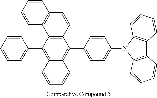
C1=CC=CC(C2=C3C(=C(C4=CC=C(N5C6=C(C7=C5C=CC=C7)C=CC=C6)C=C4)C4=C2C2=C(C=C4)C=CC=C2)C=CC=C3)=C1
